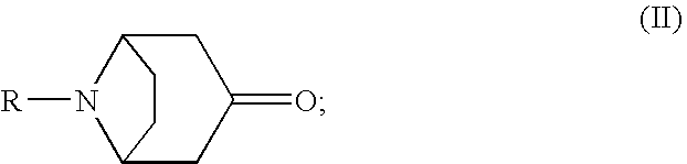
C1C2N([R])C(CC1=O)CC2
